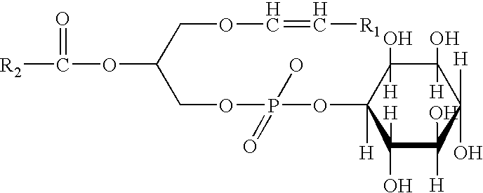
[R2]C(OC(COC=C[R1])COP(OC1([H])C(O)([H])C(O)([H])C([H])(O)C(O)([H])C1([H])O)(O)=O)=O
